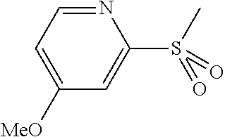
N1=CC=C([MeO])C=C1S(C)(=O)=O
